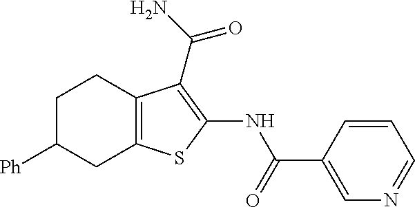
N(C1=C(C(N)=O)C2=C(S1)CC([Ph])CC2)C(C1=CN=CC=C1)=O
